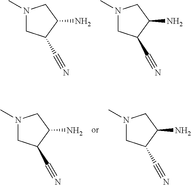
CN1CC(C#N)C(N)C1.CN1CC(C#N)C(N)C1.CN1CC(C#N)C(N)C1.CN1CC(C#N)C(N)C1
